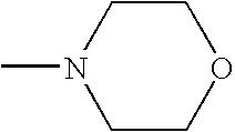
CN1CCOCC1
